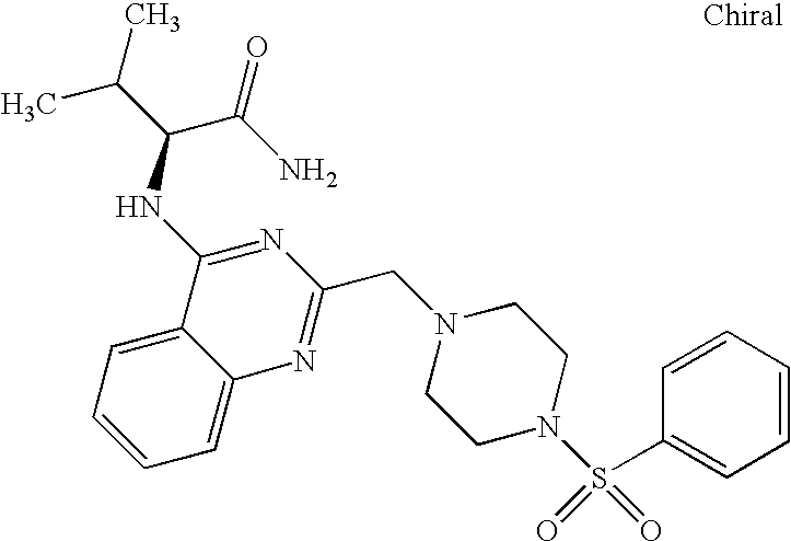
C1=C2C(=CC=C1)C(NC(C(C)C)C(N)=O)=NC(CN1CCN(S(=O)(=O)C3=CC=CC=C3)CC1)=N2
